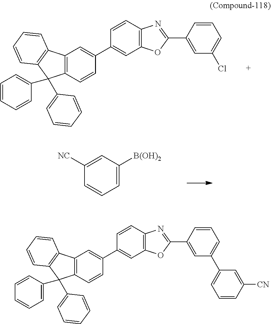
C1=C([B(OH)2])C=C([NC])C=C1.C1=CC2=C(C=C1C1=CC3=C(C=C1)C(C1=CC=CC=C1)(C1=CC=CC=C1)C1=C3C=CC=C1)OC(C1=CC(Cl)=CC=C1)=N2.C1=CC2=C(C=C1C1=CC3=C(C=C1)C(C1=CC=CC=C1)(C1=CC=CC=C1)C1=C3C=CC=C1)OC(C1=CC(C3=CC=CC([CN])=C3)=CC=C1)=N2
